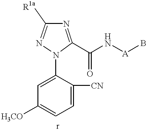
C1=C([CN])C(N2C(C(N[A]B)=O)=NC([R1a])=N2)=CC([H3CO])=C1
